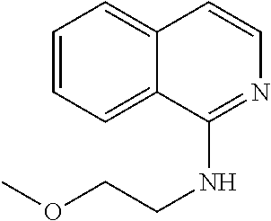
C1=CC=C2C(=C1)C=CN=C2NCCOC
